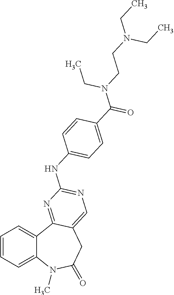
C1=CC=C2C(=C1)C1=NC(NC3=CC=C(C(=O)N(CCN(CC)CC)CC)C=C3)=NC=C1CC(=O)N2C
